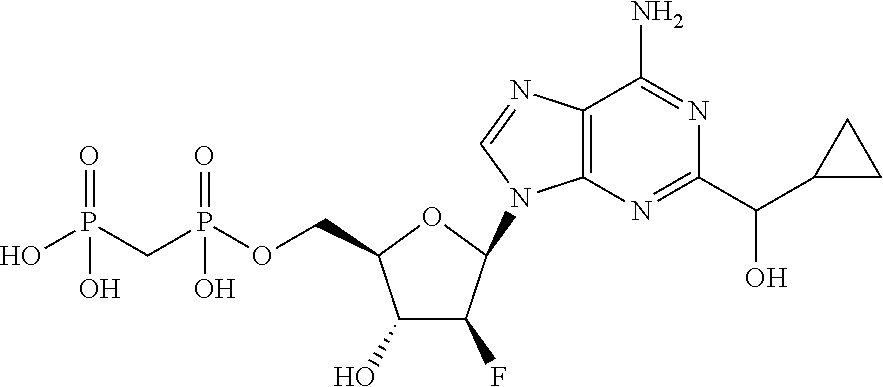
C1(O)C(F)C(N2C3=C(N=C2)C(N)=NC(C(C2CC2)O)=N3)OC1COP(CP(O)(=O)O)(=O)O
